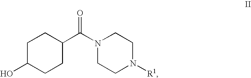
C1C(O)CCC(C(N2CCN([R1])CC2)=O)C1
